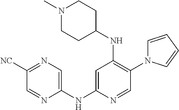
C1(NC2=CC(NC3CCN(C)CC3)=C(N3C=CC=C3)C=N2)=CN=C([NC])C=N1
